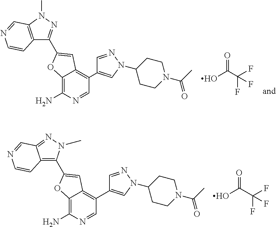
C12=C(N)N=CC(C3=CN(C4CCN(C(C)=O)CC4)N=C3)=C1C=C(C1=NN(C)C3=C1C=CN=C3)O2.O=C(O)C(F)(F)F.C12=C(N)N=CC(C3=CN(C4CCN(C(C)=O)CC4)N=C3)=C1C=C(C1=C3C(=NN1C)C=NC=C3)O2.O=C(C(F)(F)F)O
